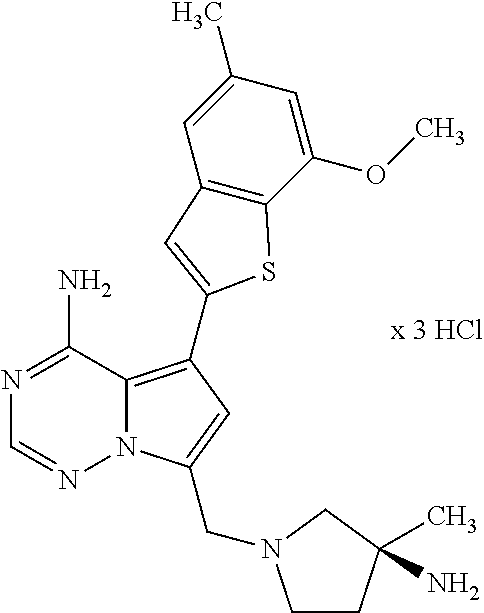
N12C(=C(C3=CC4=C(C(OC)=CC(C)=C4)S3)C=C1CN1CCC(C)(N)C1)C(N)=NC=N2
